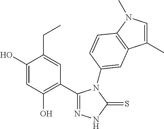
C1(C2=NNC(=S)N2C2=CC3=C(N(C)C=C3C)C=C2)=C(O)C=C(O)C(CC)=C1
